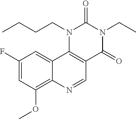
C1(F)=CC(OC)=C2C(=C1)C1=C(C=N2)C(=O)N(CC)C(=O)N1CCCC
